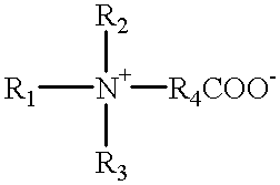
[R1][N+]([R2])([R4COO-])[R3]
